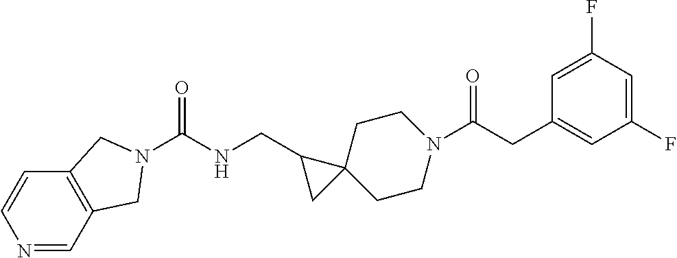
C1=CC2=C(C=N1)CN(C(NCC1C3(CCN(C(CC4=CC(F)=CC(F)=C4)=O)CC3)C1)=O)C2
